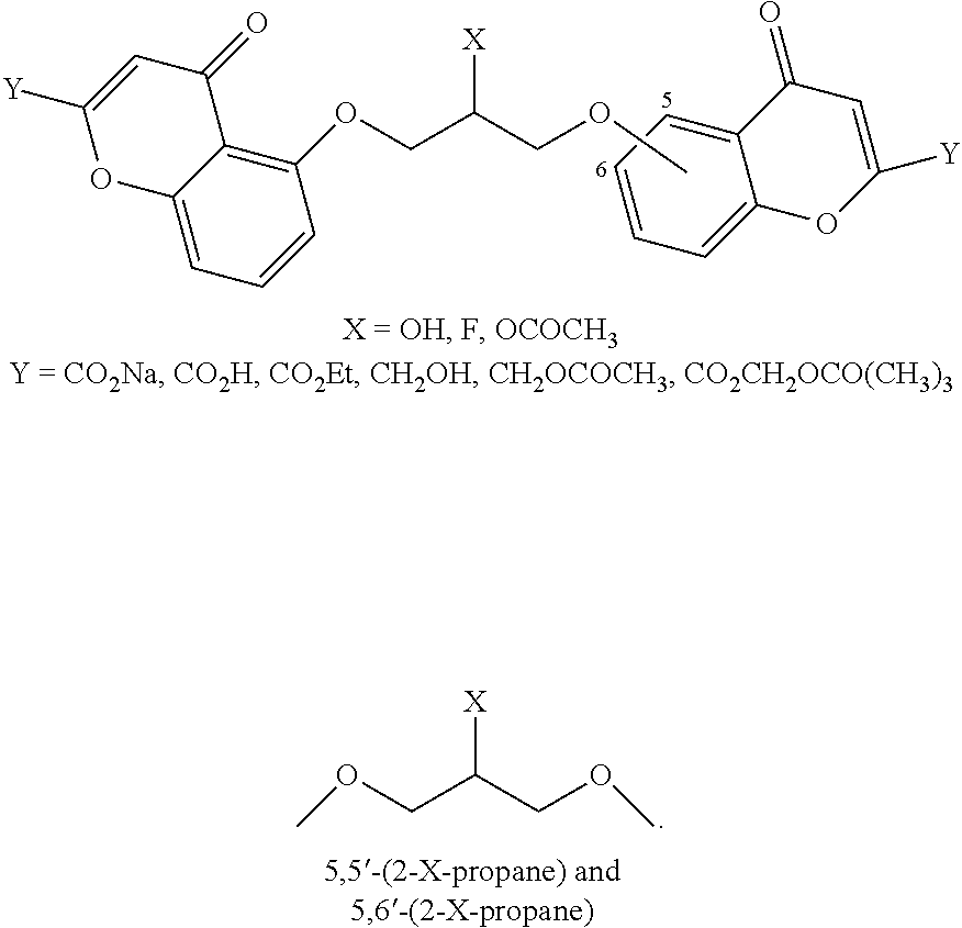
C12=CC=CC(OCC(COC)[X])=C1C(=O)C=C([Y])O2.C1=CC=C2C(=C1)C(=O)C=C([Y])O2.C(C(COC)[X])OC
